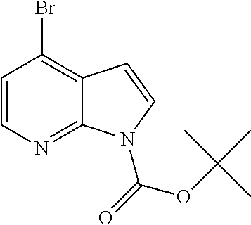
C1=CN=C2C(=C1Br)C=CN2C(=O)OC(C)(C)C
